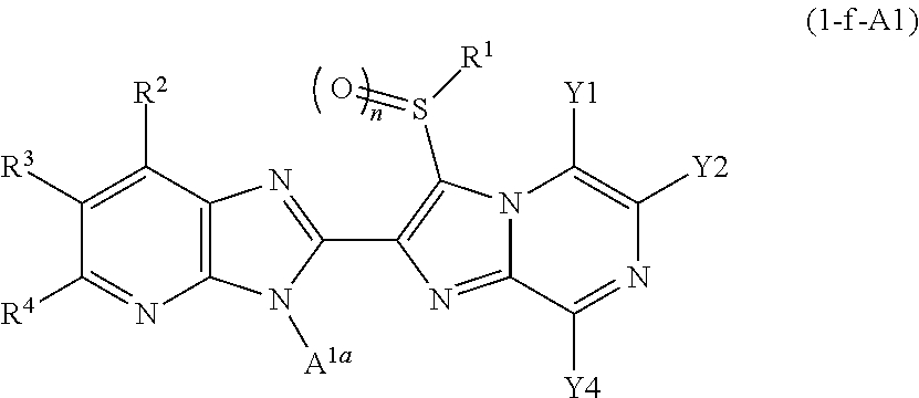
C1([R3])=C([R2])C2=C(N=C1[R4])N([A1a])C(C1=C(S([R1])=O)N3C(=N1)C([Y4])=NC([Y2])=C3[Y1])=N2
